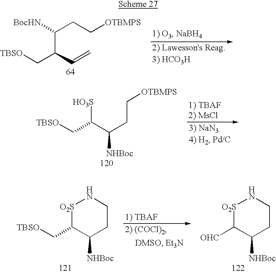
C(C(C=C)C[TBSO])(CC[OTBMPS])[BocHN].[HO3S]C(C(CC[OTBMPS])[NHBoc])C[TBSO].[O2S]1C([OHC])C([NHBoc])CCN1.[O2S]1C(C[TBSO])C([NHBoc])CCN1
